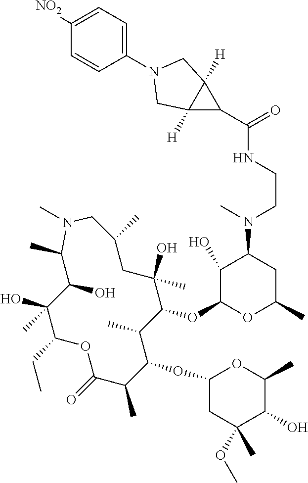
C1(O)C(OC2C(C)C(OC3CC(OC)(C)C(O)C(C)O3)C(C)C(=O)OC(CC)C(O)(C)C(O)C(C)N(C)CC(C)CC2(O)C)OC(C)CC1N(C)CCNC(=O)C1C2([H])C1([H])CN(C1=CC=C([NO2])C=C1)C2
